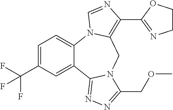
C1=C(C(F)(F)F)C=C2C(=C1)N1C(=C(C3=NCCO3)N=C1)CN1C2=NN=C1COC
